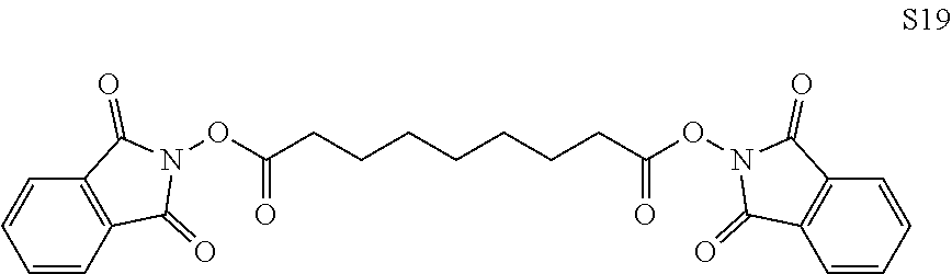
C1=CC2=C(C=C1)C(=O)N(OC(CCCCCCCC(ON1C(=O)C3=C(C1=O)C=CC=C3)=O)=O)C2=O
